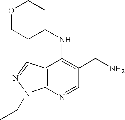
O1CCC(NC2=C(CN)C=NC3=C2C=NN3CC)CC1
